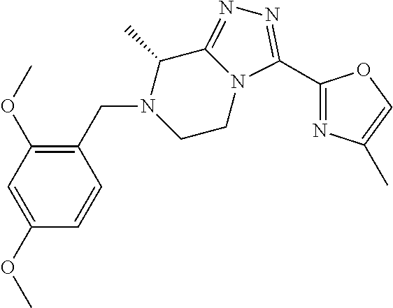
C1(C)C2=NN=C(C3=NC(C)=CO3)N2CCN1CC1=C(OC)C=C(OC)C=C1
